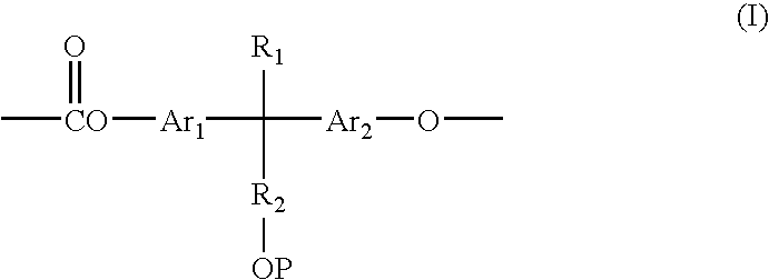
C[CO](=O)[Ar1]C([R1])([R2][OP])[Ar2]OC
